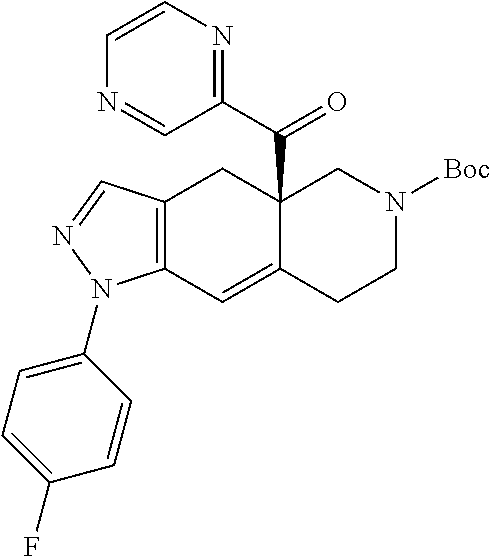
C12=C(C=C3C(C(C4=NC=CN=C4)=O)(C1)CN([Boc])CC3)N(C1=CC=C(F)C=C1)N=C2
